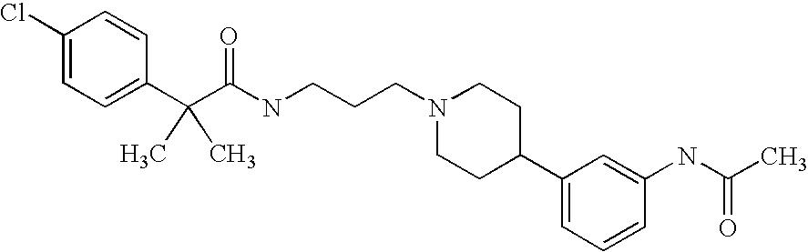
C1(Cl)=CC=C(C(C(NCCCN2CCC(C3=CC=CC(NC(C)=O)=C3)CC2)=O)(C)C)C=C1
